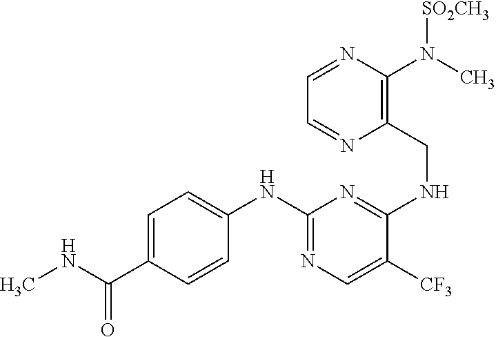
CNC(C1=CC=C(NC2=NC=C([CF3])C(NCC3=C(N(C)[SO2CH3])N=CC=N3)=N2)C=C1)=O
